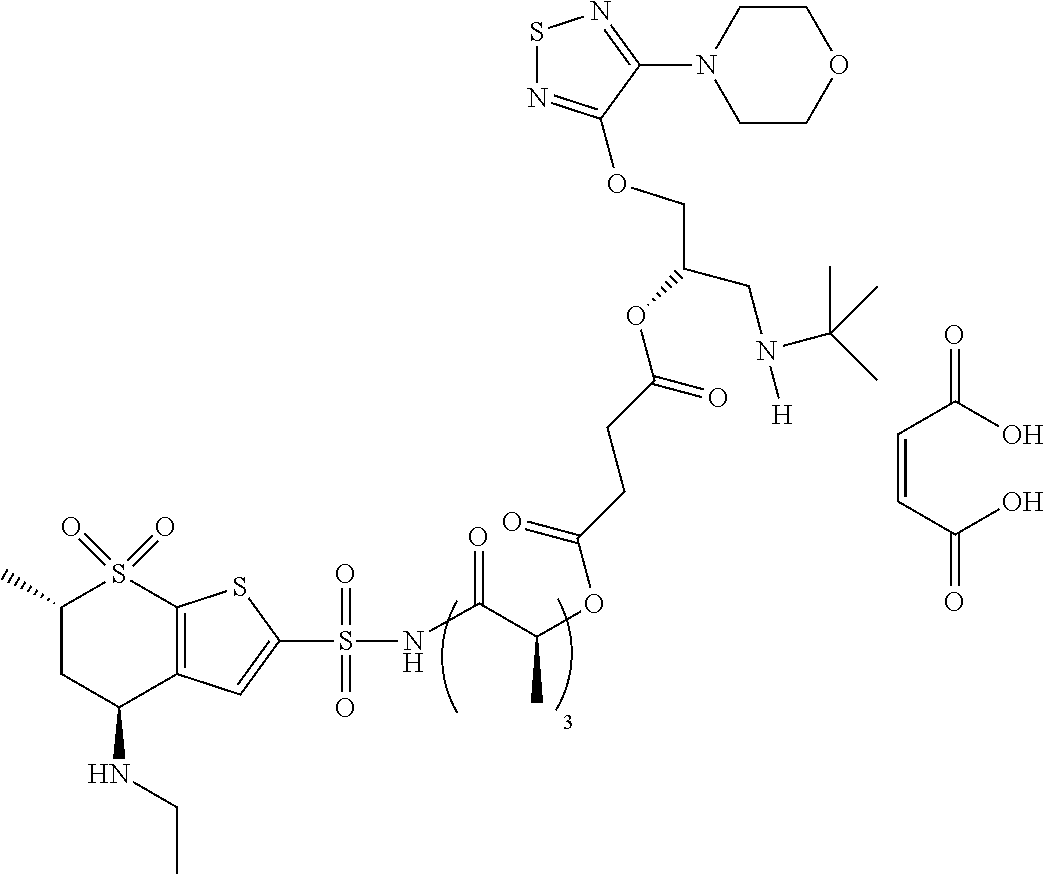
C1(C)CC(NCC)C2=C(S1(=O)=O)SC(S(=O)(=O)NC(C(OC(CCC(OC(COC1=NSN=C1N1CCOCC1)CN([H])C(C)(C)C)=O)=O)C)=O)=C2.C(=CC(O)=O)C(O)=O
